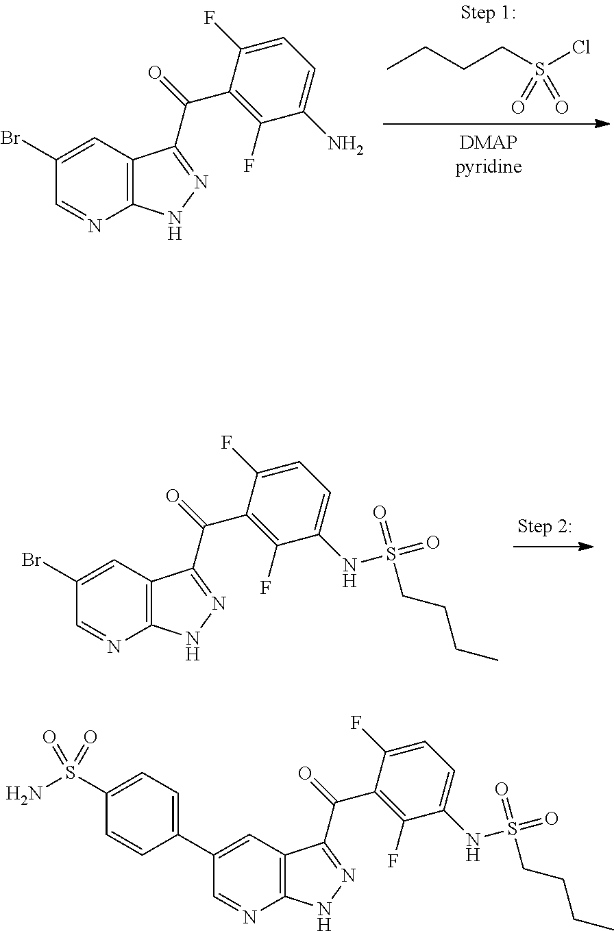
S(Cl)(=O)(=O)CCCC.BrC1=CC2=C(N=C1)NN=C2C(C1=C(F)C(N)=CC=C1F)=O.BrC1=CC2=C(N=C1)NN=C2C(C1=C(F)C(NS(=O)(=O)CCCC)=CC=C1F)=O.C1(C2=CC3=C(N=C2)NN=C3C(C2=C(F)C(NS(=O)(=O)CCCC)=CC=C2F)=O)=CC=C(S(N)(=O)=O)C=C1
